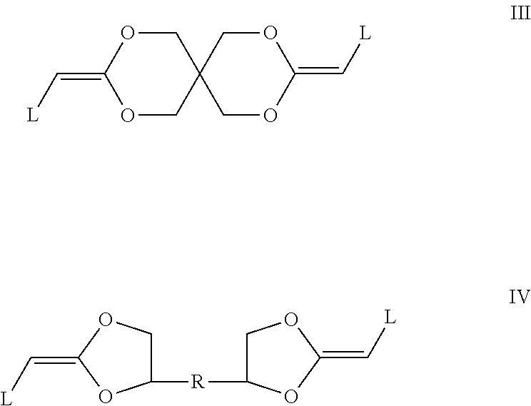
O1CC2(COC1=C[L])COC(=C[L])OC2.C1([R]C2COC(=C[L])O2)COC(=C[L])O1
